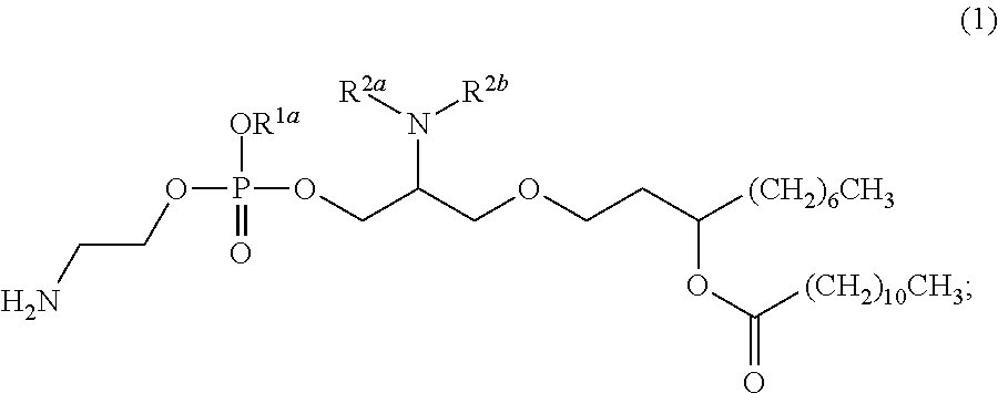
C(C(COCCC([(CH2)6CH3])OC(=O)[(CH2)10CH3])N([R2a])[R2b])OP(OCCN)([OR1a])=O
